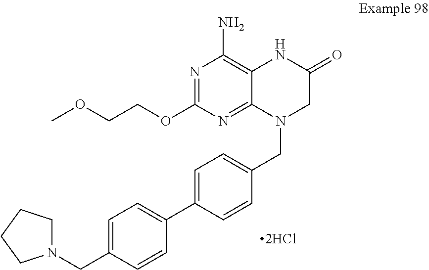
[2HCl].N1=C(OCCOC)N=C2C(=C1N)NC(=O)CN2CC1=CC=C(C2=CC=C(CN3CCCC3)C=C2)C=C1
